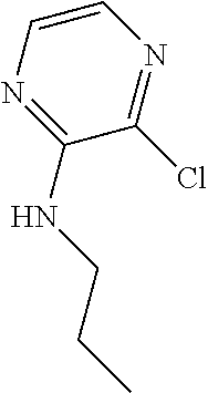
C1=CN=C(NCCC)C(Cl)=N1
